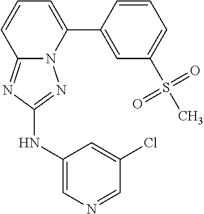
C12=NC(NC3=CN=CC(Cl)=C3)=NN1C(C1=CC(S(C)(=O)=O)=CC=C1)=CC=C2
